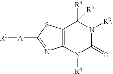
C12=C(N([R4])C(=O)N([R2])C1([R3])[R5])N=C([A][R1])S2
